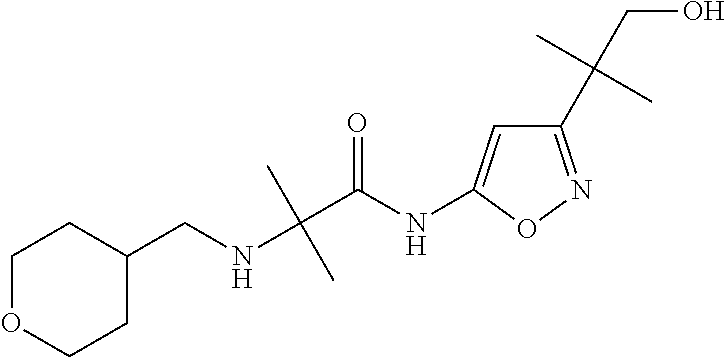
C(C(NC1=CC(C(CO)(C)C)=NO1)=O)(NCC1CCOCC1)(C)C
